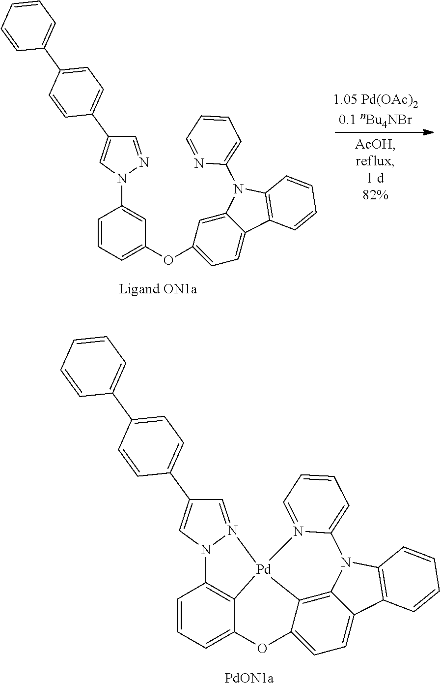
C1=N2N(C=C1C1=CC=C(C3=CC=CC=C3)C=C1)C1=C3C(=CC=C1)OC1=CC=C4C5=C1[Pd]23N1=CC=CC=C1N5C1=C4C=CC=C1.C1=NN(C2=CC(OC3=CC=C4C(=C3)N(C3=CC=CC=N3)C3=C4C=CC=C3)=CC=C2)C=C1C1=CC=C(C2=CC=CC=C2)C=C1
